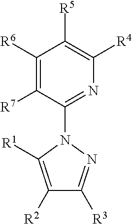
C1([R6])=C([R7])C(N2N=C([R3])C([R2])=C2[R1])=NC([R4])=C1[R5]
